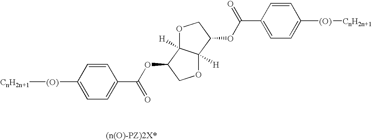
[CnH2n+1][(O)]C1=CC=C(C(OC2COC3([H])C2([H])OCC3OC(C2=CC=C([(O)][CnH2n+1])C=C2)=O)=O)C=C1
